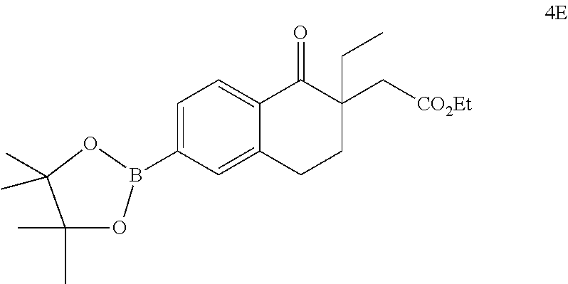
B1(C2=CC=C3C(=C2)CCC(C[CO2Et])(CC)C3=O)OC(C)(C)C(C)(C)O1
